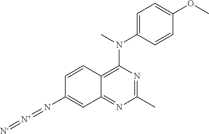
C1(C)=NC(N(C)C2=CC=C(OC)C=C2)=C2C(=N1)C=C(N=[N+]=[N-])C=C2
